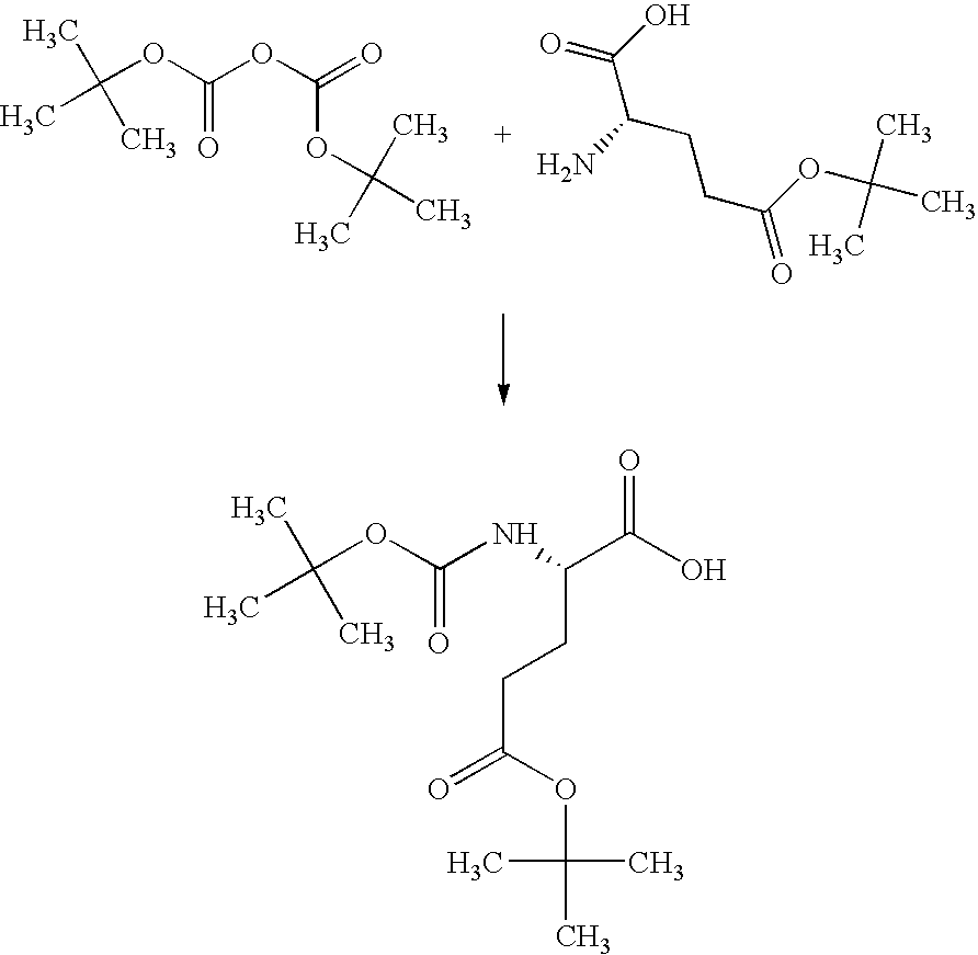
CC(OC(OC(=O)OC(C)(C)C)=O)(C)C.NC(CCC(OC(C)(C)C)=O)C(=O)O.C(OC(NC(C(O)=O)CCC(OC(C)(C)C)=O)=O)(C)(C)C
